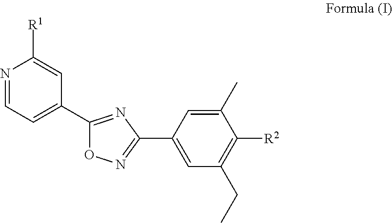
N1=CC=C(C2=NC(C3=CC(CC)=C([R2])C(C)=C3)=NO2)C=C1[R1]
